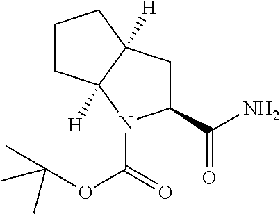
C1CC2([H])C([H])(C1)CC(C(N)=O)N2C(OC(C)(C)C)=O
